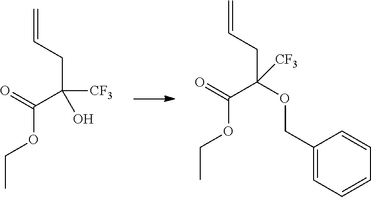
C(C(CC=C)([CF3])O)(=O)OCC.C(C(CC=C)([CF3])OCC1=CC=CC=C1)(=O)OCC
